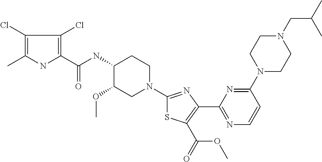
C1(Cl)=C(C)NC(C(NC2C(OC)CN(C3=NC(C4=NC=CC(N5CCN(CC(C)C)CC5)=N4)=C(C(=O)OC)S3)CC2)=O)=C1Cl
